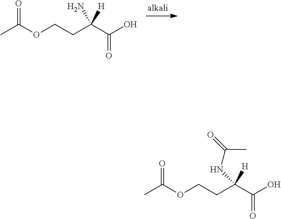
O=C(OCCC(C(O)=O)([H])N)C.O=C(OCCC(C(O)=O)([H])NC(=O)C)C
